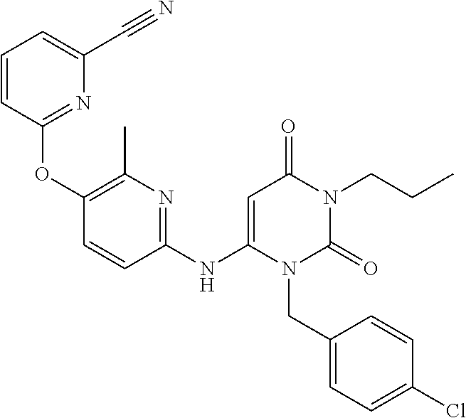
C1=CC(OC2=C(C)N=C(NC3=CC(=O)N(CCC)C(=O)N3CC3=CC=C(Cl)C=C3)C=C2)=NC(C#N)=C1
